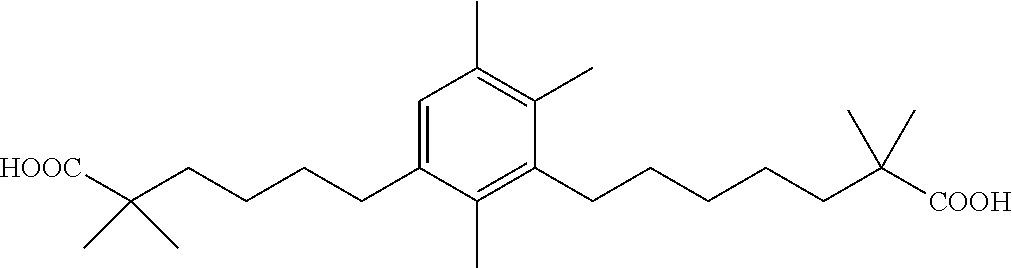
C1(CCCCC(C)(C)[HOOC])=CC(C)=C(C)C(CCCCCC(C)(C)[COOH])=C1C
